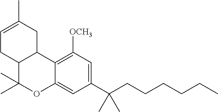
C1([OCH3])=C2C(=CC(C(CCCCCC)(C)C)=C1)OC(C)(C)C1C2CC(C)=CC1
